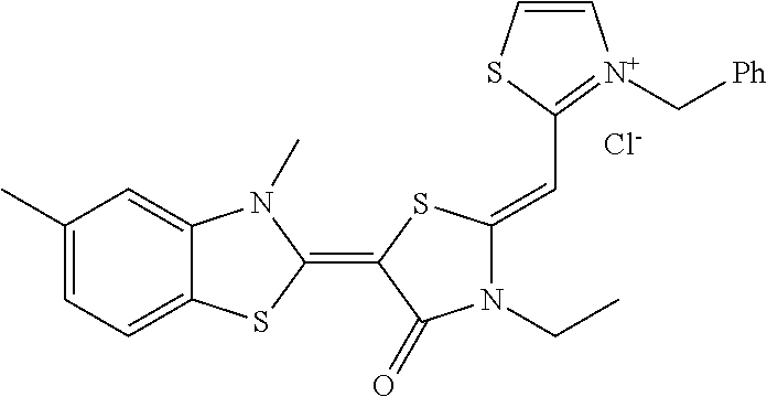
[Cl-].C1(C)=CC=C2C(=C1)N(C)C(=C1SC(=CC3=[N+](C[Ph])C=CS3)N(CC)C1=O)S2
